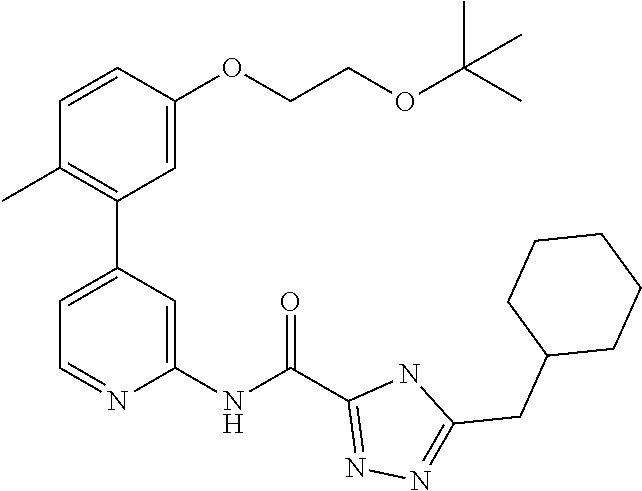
C1(CC2CCCCC2)=NN=C(C(NC2=CC(C3=C(C)C=CC(OCCOC(C)(C)C)=C3)=CC=N2)=O)N1
